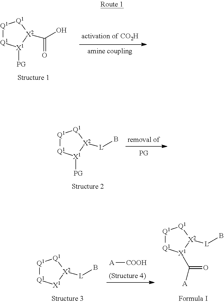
[Q1]1[Q1][X1]([PG])[X2](C(O)=O)[Q1]1.[Q1]1[Q1][X1]([PG])[X2]([L]B)[Q1]1.[Q1]1[Q1][X1][X2]([L]B)[Q1]1.[A][COOH].[Q1]1[Q1][X1](C(=O)[A])[X2]([L]B)[Q1]1
